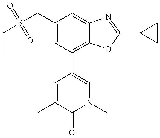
CCS(CC1=CC(C2=CN(C)C(=O)C(C)=C2)=C2C(=C1)N=C(C1CC1)O2)(=O)=O
